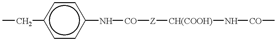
CCc1ccc(N[CO][Z][CH(COOH)]N[CO]C)cc1
